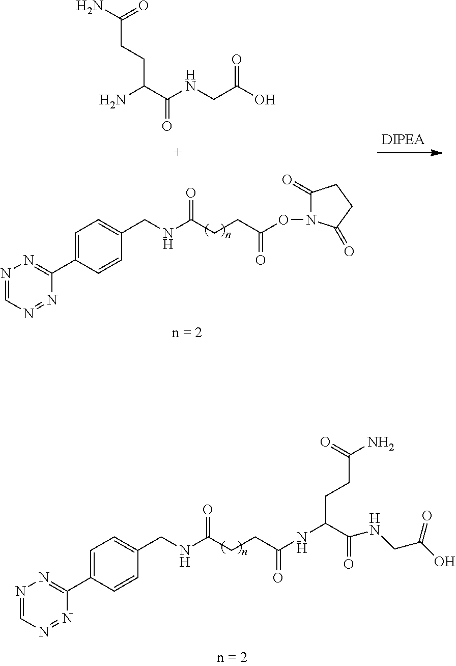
C1=C(C2=NN=CN=N2)C=CC(CNC(CCC(NC(CCC(=O)N)C(=O)NCC(=O)O)=O)=O)=C1.NC(C(NCC(O)=O)=O)CCC(N)=O.C1=C(C2=NN=CN=N2)C=CC(CNC(CCC(ON2C(=O)CCC2=O)=O)=O)=C1
